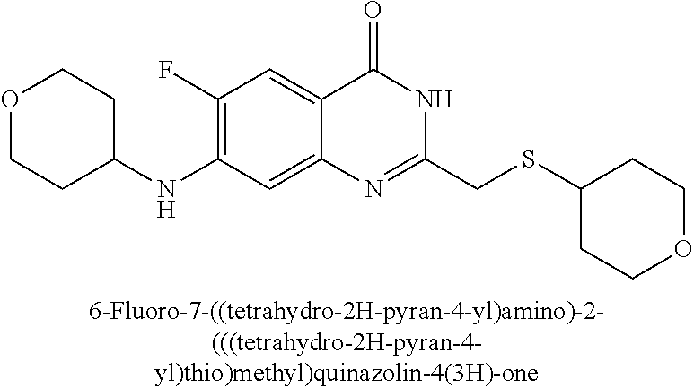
[6-Fluoro-7-((tetrahydro-2H-pyran-4-yl)amino)-2-(((tetrahydro-2H-pyran-4-yl)thio)methyl)quinazolin-4(3H)-one].C1(NC2CCOCC2)=C(F)C=C2C(=C1)N=C(CSC1CCOCC1)NC2=O
